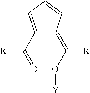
C1(C(=O)[R])=CC=CC1=C(O[Y])[R]
